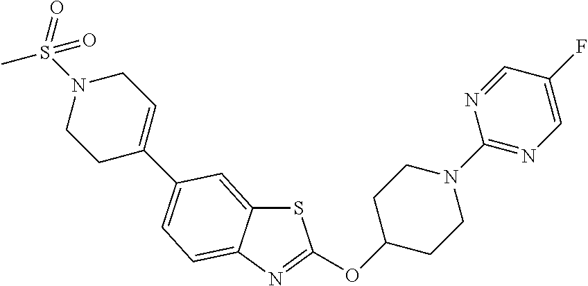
S1C2=CC(C3=CCN(S(C)(=O)=O)CC3)=CC=C2N=C1OC1CCN(C2=NC=C(F)C=N2)CC1
